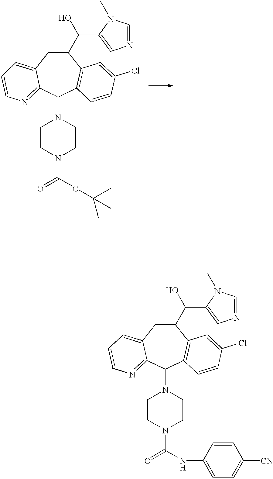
C1(C(C2=CN=CN2C)O)=CC2=CC=CN=C2C(N2CCN(C(OC(C)(C)C)=O)CC2)C2=C1C=C(Cl)C=C2.C1(C(C2=CN=CN2C)O)=CC2=CC=CN=C2C(N2CCN(C(NC3=CC=C([CN])C=C3)=O)CC2)C2=C1C=C(Cl)C=C2
